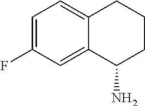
C1=C(F)C=C2C(=C1)CCCC2N
